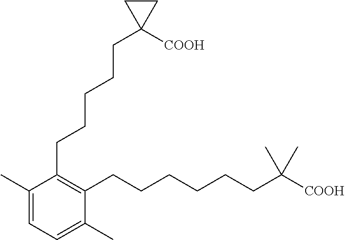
C1(C)=CC=C(C)C(CCCCCCC([COOH])(C)C)=C1CCCCCC1([COOH])CC1
